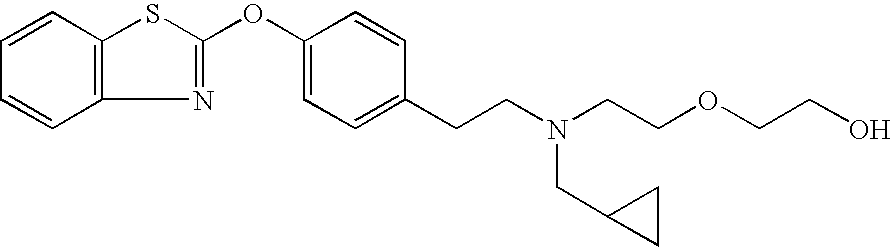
C1=CC2=C(C=C1)N=C(OC1=CC=C(CCN(CCOCCO)CC3CC3)C=C1)S2
